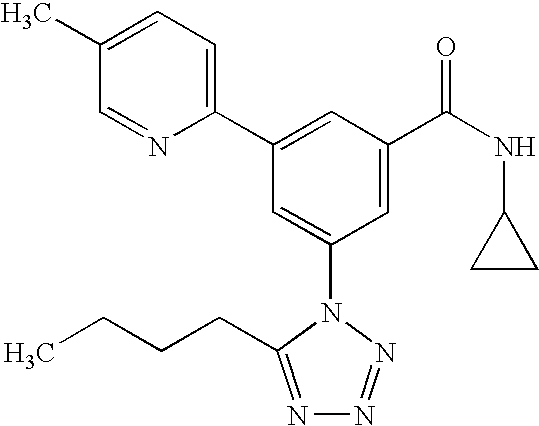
C1(C2=CC(C(NC3CC3)=O)=CC(N3C(CCCC)=NN=N3)=C2)=CC=C(C)C=N1
